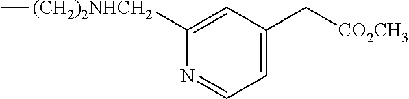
C1([(CH2)2NHCH2]C)=CC(C[CO2CH3])=CC=N1
